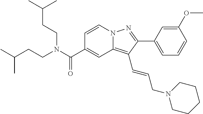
C1=CN2C(=C(C=CCN3CCCCC3)C(C3=CC=CC(OC)=C3)=N2)C=C1C(N(CCC(C)C)CCC(C)C)=O
